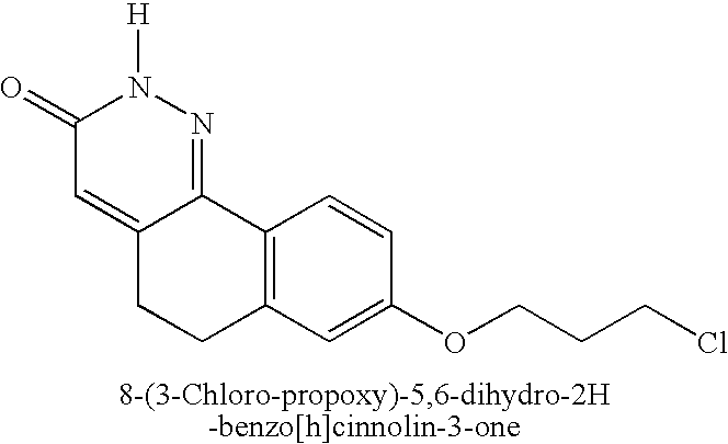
C12=NN([H])C(=O)C=C1CCC1=C2C=CC(OCCCCl)=C1
